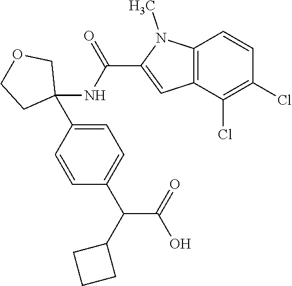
C12=C(C(Cl)=C(Cl)C=C1)C=C(C(NC1(C3=CC=C(C(C4CCC4)C(=O)O)C=C3)COCC1)=O)N2C
